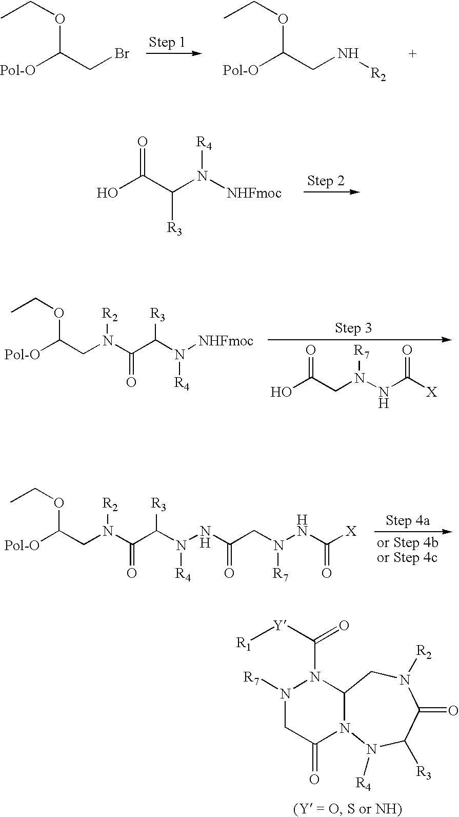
N1([R7])CC(=O)N2C(N1C([Y][R1])=O)CN([R2])C(=O)C([R3])N2[R4].CCOC(CBr)[Pol-O].CCOC(CN[R2])[Pol-O].OC(C(N([NHFmoc])[R4])[R3])=O.OC(CN(NC([X])=O)[R7])=O.[Pol-O]C(CN(C(C(N([NHFmoc])[R4])[R3])=O)[R2])OCC.[Pol-O]C(CN(C(C(N(NC(CN(NC([X])=O)[R7])=O)[R4])[R3])=O)[R2])OCC
